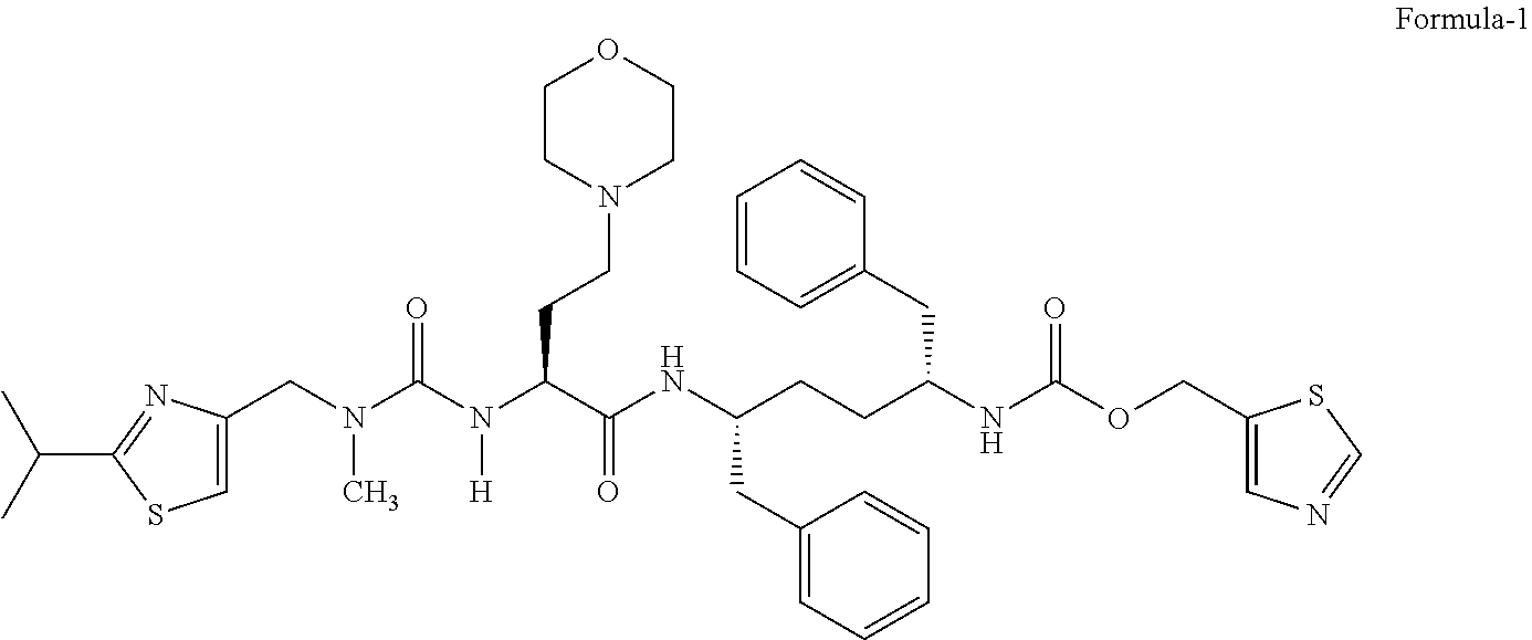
C1=C(CN(C(N(C(C(NC(CCC(NC(OCC2=CN=CS2)=O)CC2=CC=CC=C2)CC2=CC=CC=C2)=O)CCN2CCOCC2)[H])=O)C)N=C(C(C)C)S1
